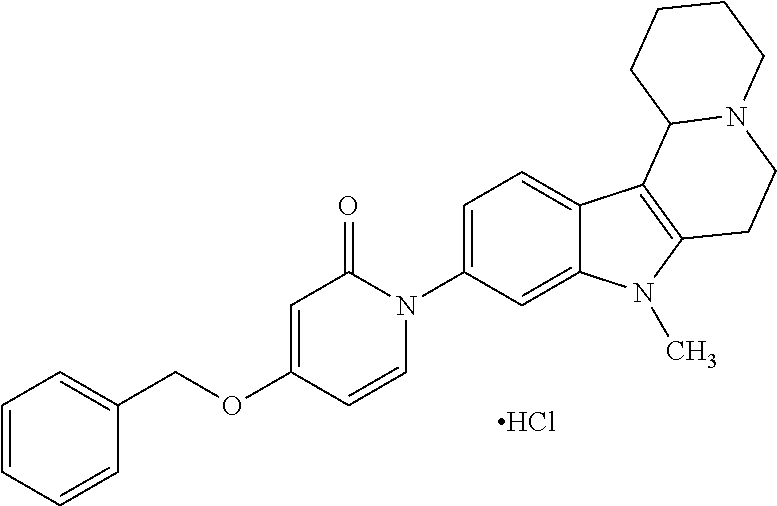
Cl.O(C1=CC(=O)N(C2=CC=C3C(=C2)N(C)C2=C3C3N(CC2)CCCC3)C=C1)CC1=CC=CC=C1
